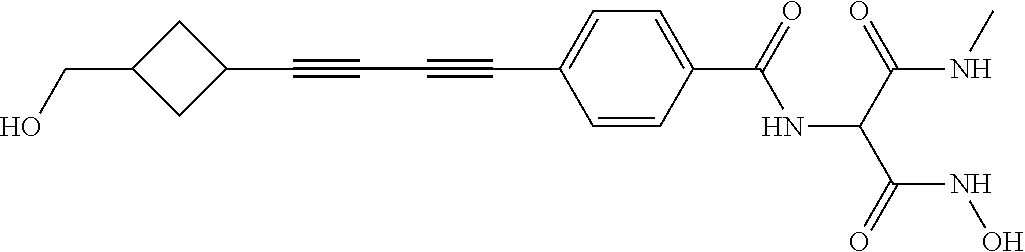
C1(C#CC#CC2=CC=C(C(=O)NC(C(NC)=O)C(=O)NO)C=C2)CC(CO)C1
